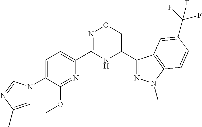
C1=C(N2C=C(C)N=C2)C(OC)=NC(C2=NOCC(C3=NN(C)C4=C3C=C(C(F)(F)F)C=C4)N2)=C1
